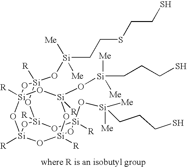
[Si]1(O[Si](CCSCCS)([Me])[Me])([R])O[Si]2([R])O[Si](O[Si]([Me])(CCCS)[Me])([R])O[Si]3([R])O[Si](O[Si]([Me])([Me])CCCS)([R])O[Si]([R])(O[Si]([R])(O3)O2)O1
